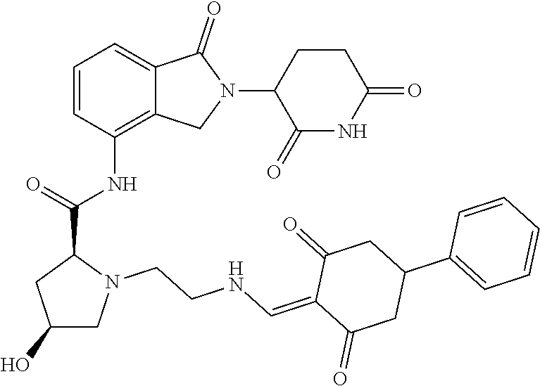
C1=CC(NC(=O)C2CC(O)CN2CCNC=C2C(=O)CC(C3=CC=CC=C3)CC2=O)=C2C(=C1)C(=O)N(C1C(=O)NC(=O)CC1)C2
